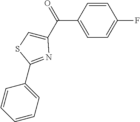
C1=CC(C(=O)C2=CSC(C3=CC=CC=C3)=N2)=CC=C1F
